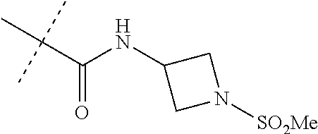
C(C(NC1CN([SO2Me])C1)=O)(C)(C)C
